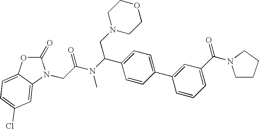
C1(=O)OC2=CC=C(Cl)C=C2N1CC(N(C(C1=CC=C(C2=CC(C(=O)N3CCCC3)=CC=C2)C=C1)CN1CCOCC1)C)=O
